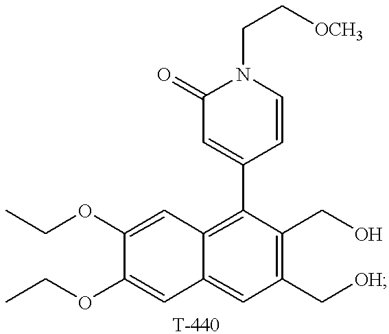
C1(OCC)=CC2=CC(C[OH])=C(CO)C(C3=CC(=O)N(CC[OCH3])C=C3)=C2C=C1OCC
